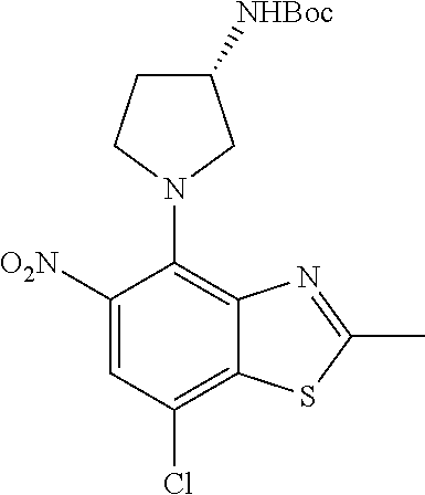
C1([O2N])=CC(Cl)=C2C(=C1N1CC([NHBoc])CC1)N=C(C)S2
